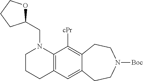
C12=C(N(CC3OCCC3)CCC1)C([cPr])=C1C(=C2)CCN([Boc])CC1
